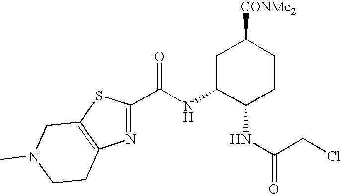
C1(C(NC2C(NC(CCl)=O)CCC([CONMe2])C2)=O)=NC2=C(S1)CN(C)CC2
